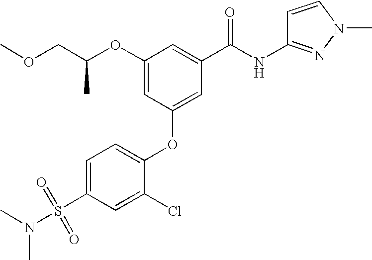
O(C1=CC(OC2=CC=C(S(N(C)C)(=O)=O)C=C2Cl)=CC(C(NC2=NN(C)C=C2)=O)=C1)C(COC)C
